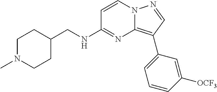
C1(CNC2=NC3=C(C4=CC=CC([OCF3])=C4)C=NN3C=C2)CCN(C)CC1
